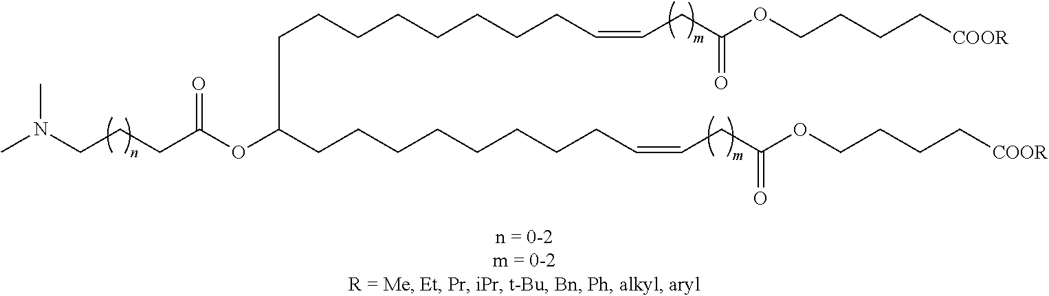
CN(CCCC(OC(CCCCCCCCC=CCC(OCCCC[COOR])=O)CCCCCCCCC=CCC(OCCCC[COOR])=O)=O)C
